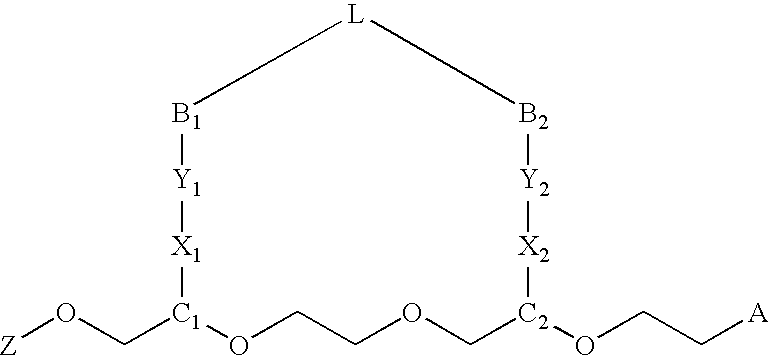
[Z]OC[C1]1OCCOC[C2](OCC[A])[X2][Y2][B2][L][B1][Y1][X1]1
